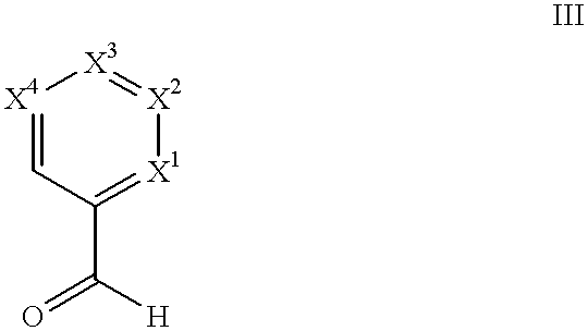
O=C([H])C1=[X1][X2]=[X3][X4]=C1
